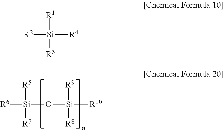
[R6][Si](O[Si]([R10])([R9])[R8])([R5])[R7].[R2][Si]([R4])([R1])[R3]
